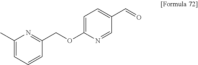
C1=C(OCC2=NC(C)=CC=C2)N=CC(C=O)=C1
